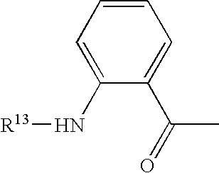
C1=CC=C(N[R13])C(C(=O)C)=C1
